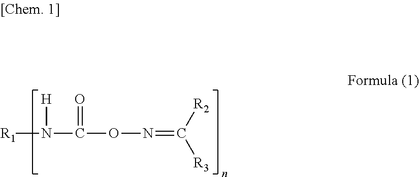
[R1]N(C(ON=C([R3])[R2])=O)[H]
